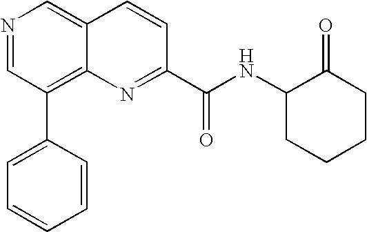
N1=CC(C2=CC=CC=C2)=C2C(=C1)C=CC(C(NC1CCCCC1=O)=O)=N2
